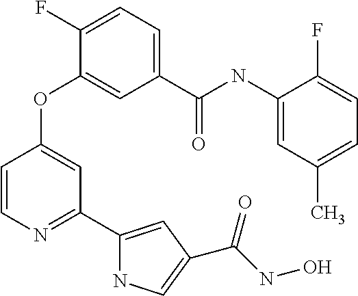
C1=CN=C(C2=CC(C(=O)NO)=CN2)C=C1OC1=CC(C(NC2=CC(C)=CC=C2F)=O)=CC=C1F
